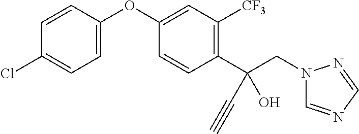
C1=CC(OC2=CC([CF3])=C(C(CN3C=NC=N3)(C#C)O)C=C2)=CC=C1Cl
